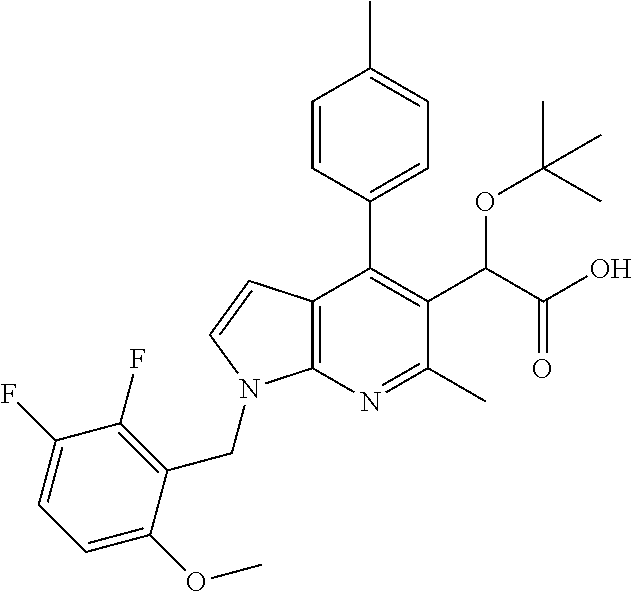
C1=CC(C2=C(C(C(O)=O)OC(C)(C)C)C(C)=NC3=C2C=CN3CC2=C(F)C(F)=CC=C2OC)=CC=C1C
